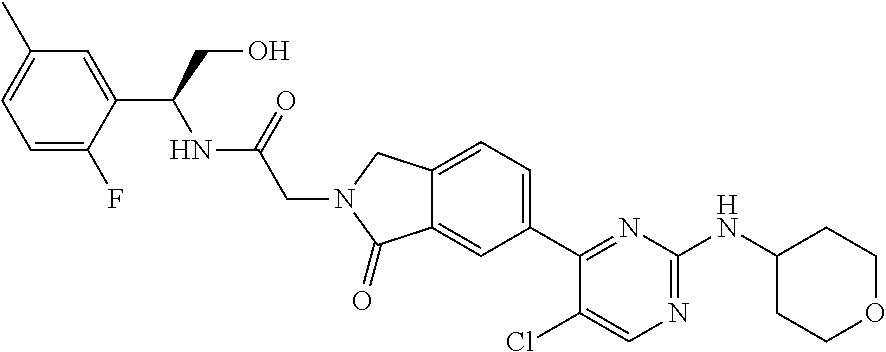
C1(Cl)=CN=C(NC2CCOCC2)N=C1C1=CC=C2C(=C1)C(=O)N(CC(=O)NC(C1=CC(C)=CC=C1F)CO)C2
